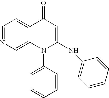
C1=NC=C2C(=C1)C(=O)C=C(NC1=CC=CC=C1)N2C1=CC=CC=C1
